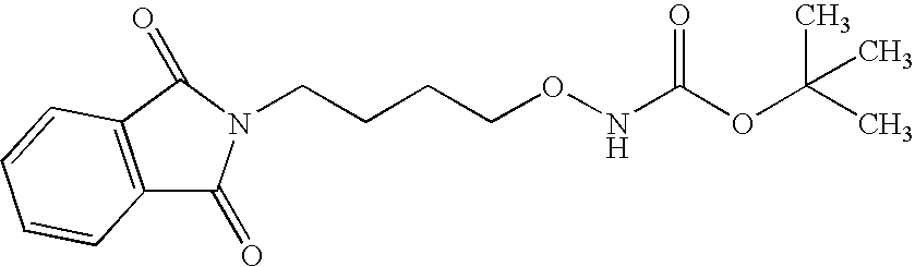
C12=C(C(=O)N(CCCCONC(OC(C)(C)C)=O)C1=O)C=CC=C2
